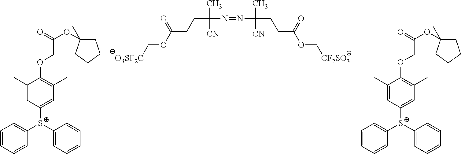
[S+](C1=CC(C)=C(OCC(OC2(C)CCCC2)=O)C(C)=C1)(C1=CC=CC=C1)C1=CC=CC=C1.[O3SF2C]COC(CCC(C)([CN])N=NC(C)([CN])CCC(OC[CF2SO3])=O)=O.[S+](C1=CC(C)=C(OCC(OC2(C)CCCC2)=O)C(C)=C1)(C1=CC=CC=C1)C1=CC=CC=C1
